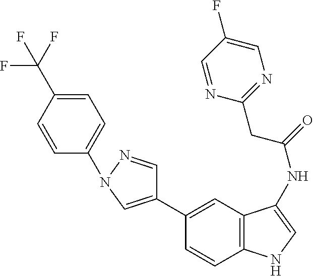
C1(C2=CN(C3=CC=C(C(F)(F)F)C=C3)N=C2)=CC2=C(C=C1)NC=C2NC(CC1=NC=C(F)C=N1)=O
